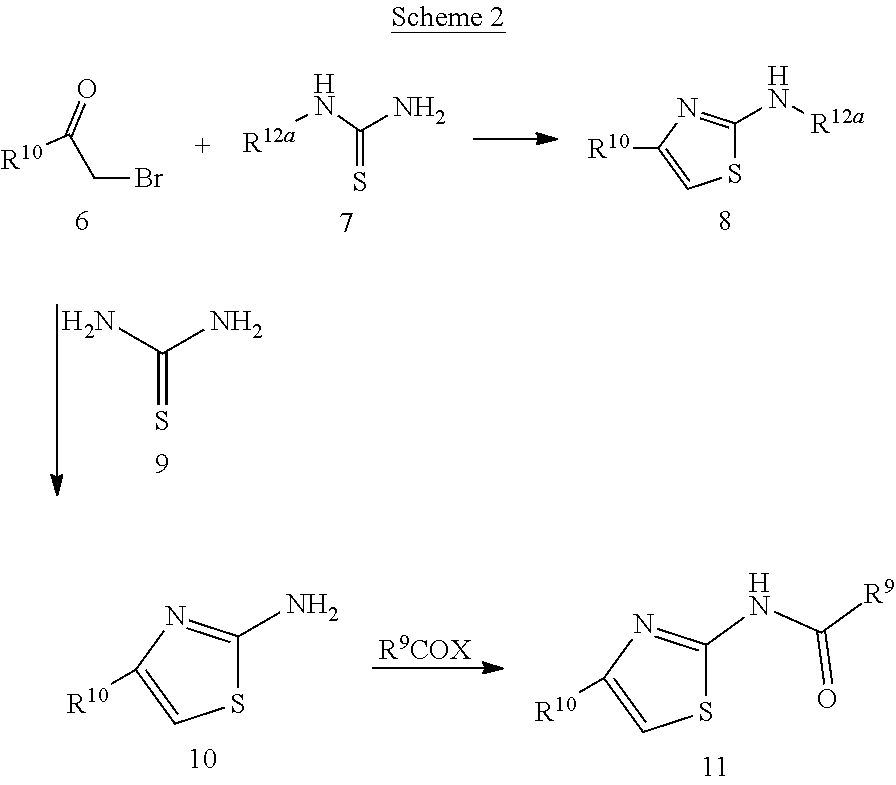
[R10]C1=CSC(N[R12a])=N1.[R12a]NC(N)=S.BrCC([R10])=O.S1C(NC([R9])=O)=NC([R10])=C1.S1C(N)=NC([R10])=C1.[R9COX].S=C(N)N
